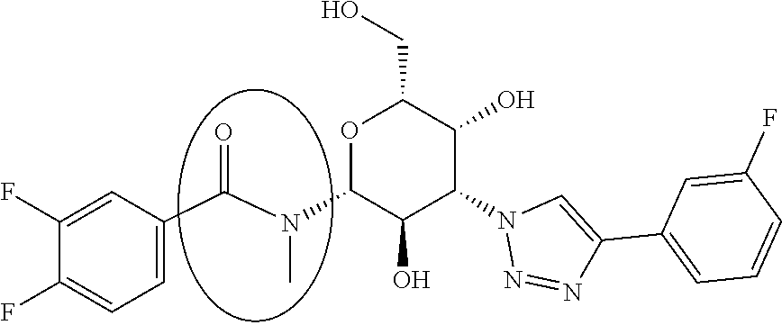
C1(F)=CC~C(C(N(C2C(O)C(N3N=NC(C4=CC=CC(F)=C4)=C3)C(O)C(CO)O2)C)=O)C=C1F
